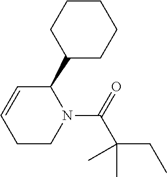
N1(C(=O)C(CC)(C)C)CCC=CC1C1CCCCC1
